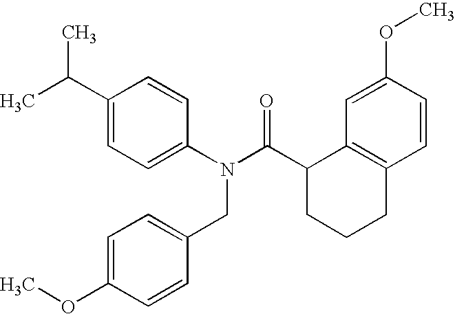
C1=C(OC)C=CC2=C1C(C(N(C1=CC=C(C(C)C)C=C1)CC1=CC=C(OC)C=C1)=O)CCC2
